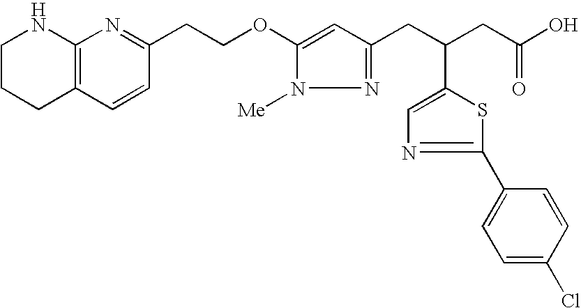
C1CCC2=C(N1)N=C(CCOC1=CC(CC(CC(O)=O)C3=CN=C(C4=CC=C(Cl)C=C4)S3)=NN1[Me])C=C2
